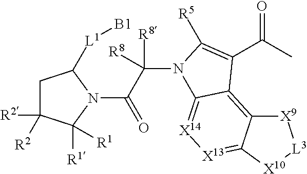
C1C([R2])([R2])C([R1])([R1])N(C(C([R8])([R8])N2C3=[X14][X13]=C4C(=C3C(C(C)=O)=C2[R5])[X9][L3][X10]4)=O)C1[L1][B1]
